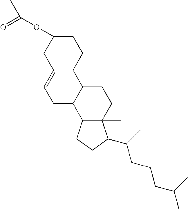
C12=CCC3C(C1(C)CCC(OC(=O)C)C2)CCC1(C)C3CCC1C(C)CCCC(C)C
